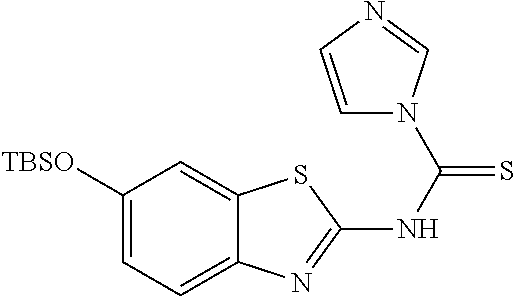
C1([TBSO])=CC=C2C(=C1)SC(NC(=S)N1C=CN=C1)=N2
